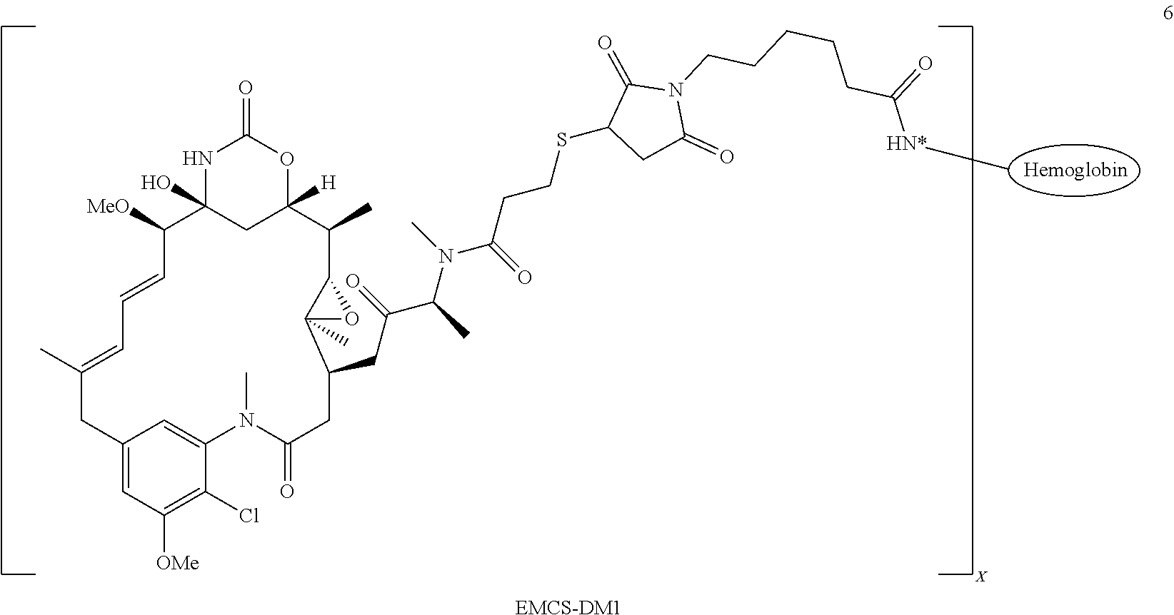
N1C2(O)CC([H])(OC1=O)C(C)C1C(C)(C(CC(=O)C(C)N(C(CCSC3CC(=O)N(CCCCCC([HN*]C)=O)C3=O)=O)C)CC(=O)N(C)C3=CC(=CC([OMe])=C3Cl)CC(C)=CC=CC2[MeO])O1.[X].[EMCS-DM1]
